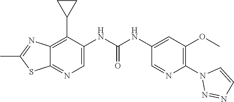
C12=C(C3CC3)C(NC(NC3=CC(OC)=C(N4N=NC=C4)N=C3)=O)=CN=C1SC(C)=N2
